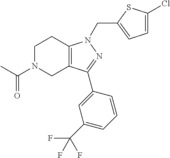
C1N(C(C)=O)CC2=C(C1)N(CC1=CC=C(Cl)S1)N=C2C1=CC(C(F)(F)F)=CC=C1
